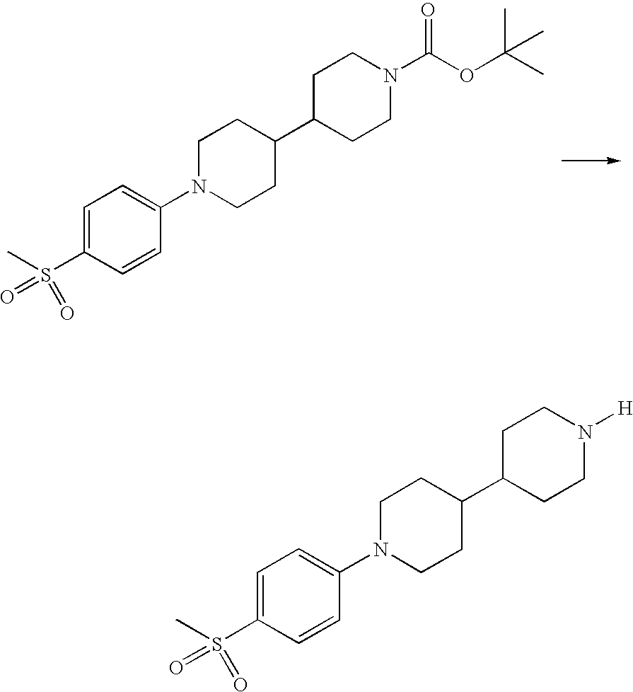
C1=C(S(C)(=O)=O)C=CC(N2CCC(C3CCN(C(OC(C)(C)C)=O)CC3)CC2)=C1.C1=C(S(C)(=O)=O)C=CC(N2CCC(C3CCN([H])CC3)CC2)=C1
